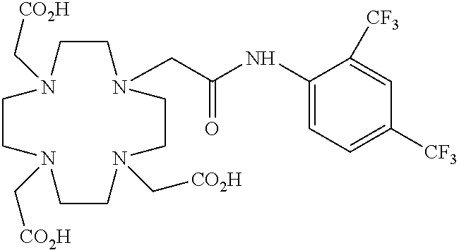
C1CN(CC(NC2=CC=C([CF3])C=C2[CF3])=O)CCN(C[CO2H])CCN(C[CO2H])CCN1C[CO2H]
